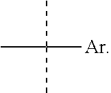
CC([Ar])(C)C
